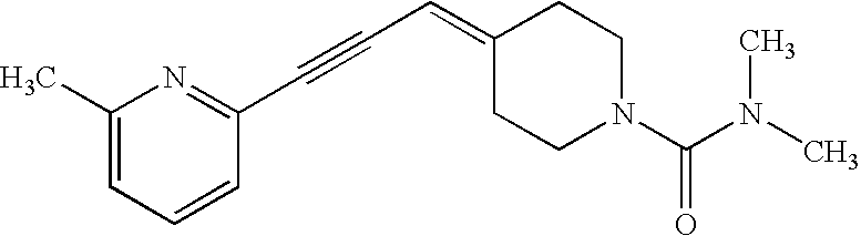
C1(C)=CC=CC(C#CC=C2CCN(C(N(C)C)=O)CC2)=N1
